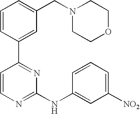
C1=CC(C2=NC(NC3=CC([NO2])=CC=C3)=NC=C2)=CC(CN2CCOCC2)=C1
